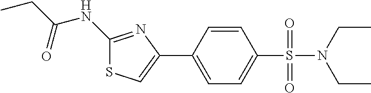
C1(NC(CC)=O)=NC(C2=CC=C(S(=O)(=O)N(CC)CC)C=C2)=CS1
